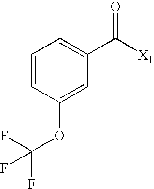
C1=CC(OC(F)(F)F)=CC(C([X1])=O)=C1
